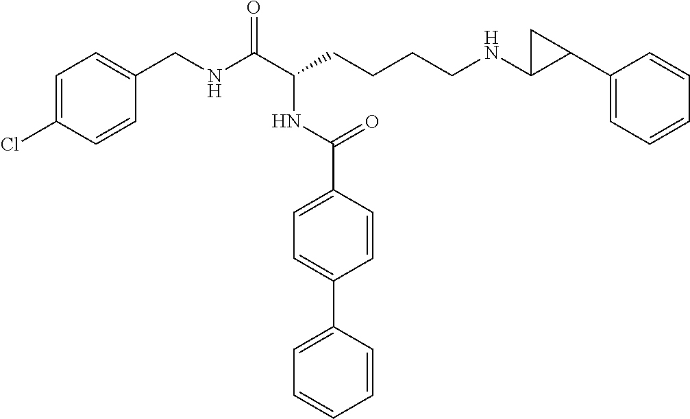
C1=C(Cl)C=CC(CNC(C(CCCCNC2C(C3=CC=CC=C3)C2)NC(C2=CC=C(C3=CC=CC=C3)C=C2)=O)=O)=C1
